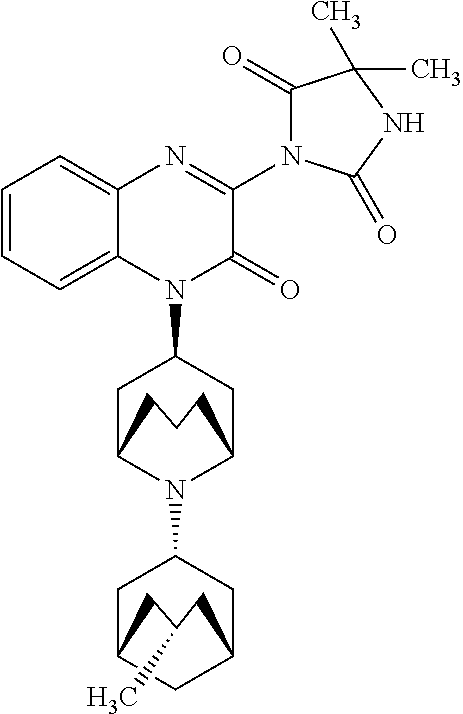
C1C2N(C3CC4CC(C3)CC(C)C4)C(CC1N1C(=O)C(N3C(=O)C(C)(C)NC3=O)=NC3=CC=CC=C13)CCC2
